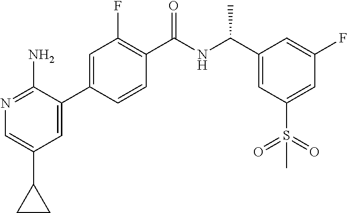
N1=C(N)C(C2=CC(F)=C(C(NC(C3=CC(S(=O)(=O)C)=CC(F)=C3)C)=O)C=C2)=CC(C2CC2)=C1
